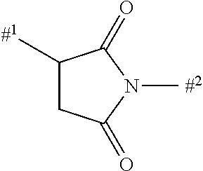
C1(C)CC(=O)N(C)C1=O.[#2].[#1]
